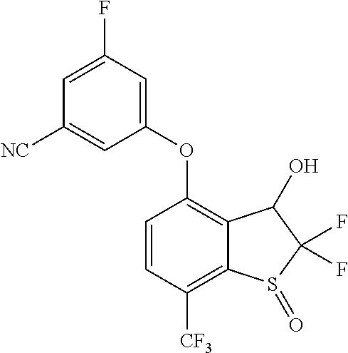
C1=CC([CF3])=C2C(=C1OC1=CC(F)=CC([NC])=C1)C(O)C(F)(F)S2=O
